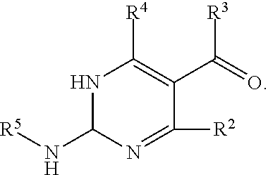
N1C(N[R5])N=C([R2])C(C(=O)[R3])=C1[R4]
